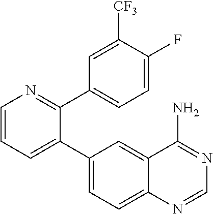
C1=CC=C(C2=CC=C3C(=C2)C(N)=NC=N3)C(C2=CC=C(F)C([CF3])=C2)=N1
